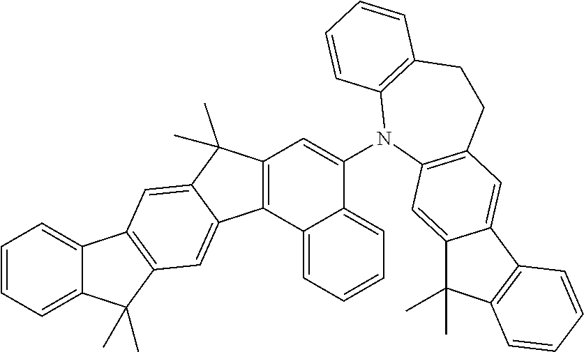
C12=CC=CC=C1C(C)(C)C1=C2C=C2C(C)(C)C3=C(C2=C1)C1=CC=CC=C1C(N1C2=C(CCC4=C1C=CC=C4)C=C1C(=C2)C(C)(C)C2=C1C=CC=C2)=C3
